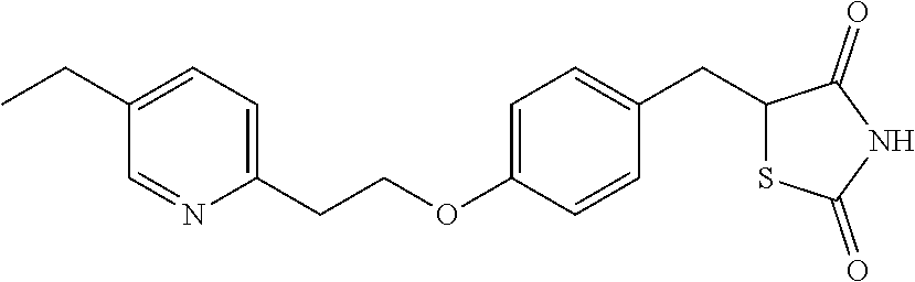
C1(CCOC2=CC=C(CC3SC(=O)NC3=O)C=C2)=CC=C(CC)C=N1
